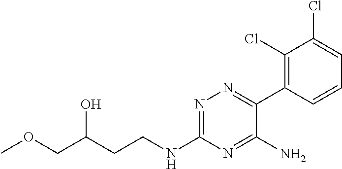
C1(Cl)=C(C2=NN=C(NCCC(COC)O)N=C2N)C=CC=C1Cl
